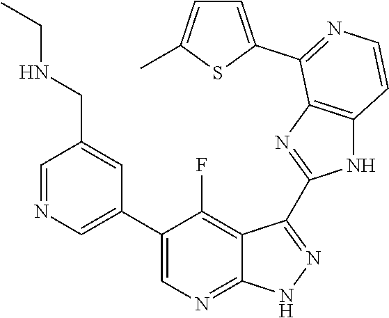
C1=NC=C(C2=CN=C3C(=C2F)C(C2=NC4=C(N2)C=CN=C4C2=CC=C(C)S2)=N[N H]3)C=C1CNCC
